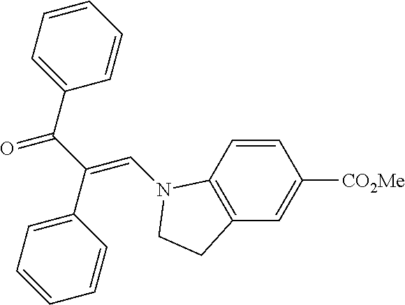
C1=CC2=C(C=C1[CO2Me])CCN2C=C(C(C1=CC=CC=C1)=O)C1=CC=CC=C1
